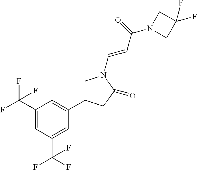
C1(C(F)(F)F)=CC(C(F)(F)F)=CC(C2CN(C=CC(=O)N3CC(F)(F)C3)C(=O)C2)=C1
